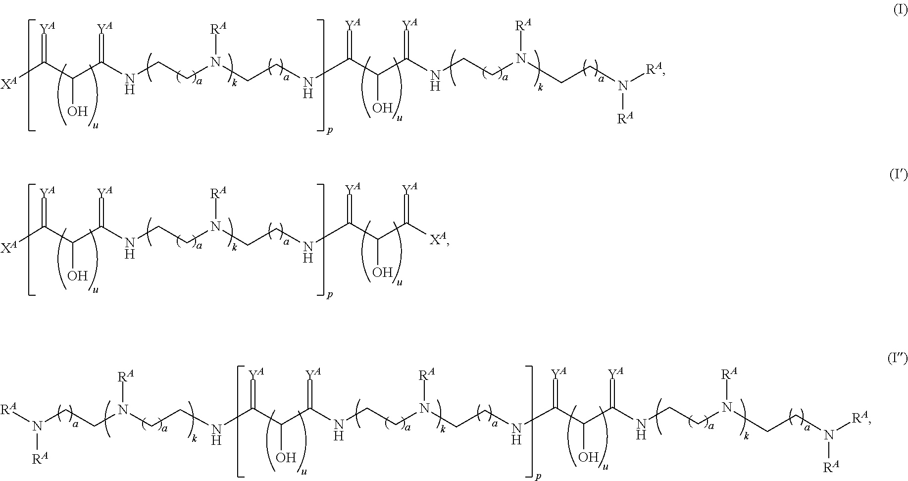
[XA]C(C(C(NCCN(CCNC(C(C(NCCN(CCN([RA])[RA])[RA])=[YA])O)=[YA])[RA])=[YA])O)=[YA].N(C(C(C(NCCN(CCNC(C(C(NCCN(CCN([RA])[RA])[RA])=[YA])O)=[YA])[RA])=[YA])O)=[YA])CCN([RA])CCN([RA])[RA].[XA]C(C(C(NCCN(CCNC(C(C([XA])=[YA])O)=[YA])[RA])=[YA])O)=[YA]
